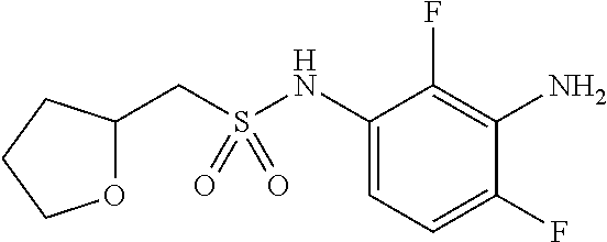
C1(NS(CC2OCCC2)(=O)=O)=CC=C(F)C(N)=C1F
